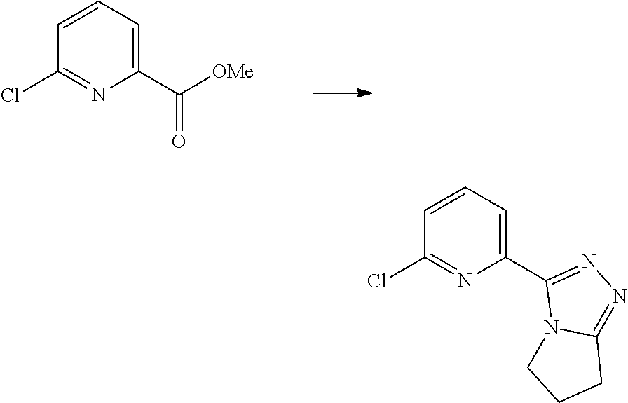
ClC1=NC(C([OMe])=O)=CC=C1.ClC1=NC(C2=NN=C3N2CCC3)=CC=C1
